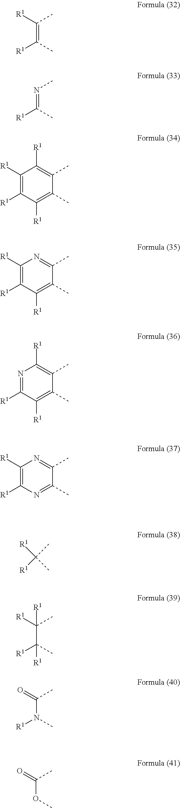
C1([R1])=C([R1])C([R1])=C(C)C(C)=C1[R1].[R1]C(C)=C(C)[R1].N(C)=C(C)[R1].C1([R1])=C([R1])C([R1])=C(C)C(C)=N1.N1=C([R1])C([R1])=C(C)C(C)=C1[R1].C1([R1])=C([R1])N=C(C)C(C)=N1.[R1]C(C)(C)[R1].[R1]C(C)(C(C)([R1])[R1])[R1].O=C(C)N(C)[R1].O=C(C)OC
